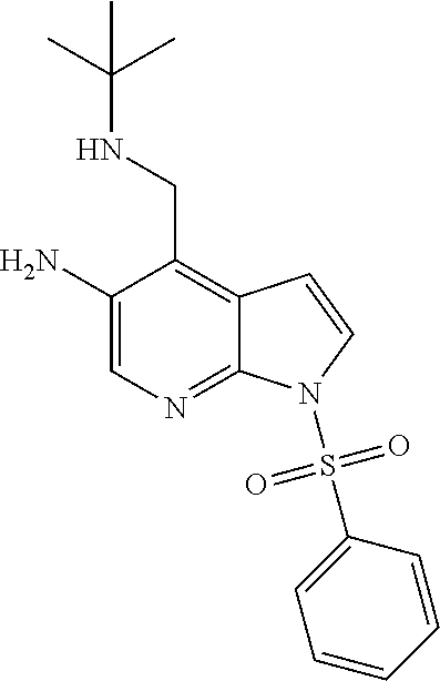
C1(N)=CN=C2C(=C1CNC(C)(C)C)C=CN2S(C1=CC=CC=C1)(=O)=O
